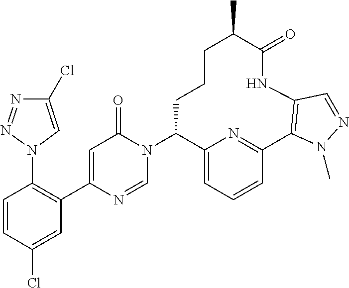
C1=CC(Cl)=CC(C2=CC(=O)N(C3C4=CC=CC(=N4)C4=C(NC(=O)C(C)CCC3)C=NN4C)C=N2)=C1N1C=C(Cl)N=N1
